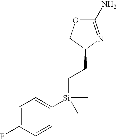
O1C(N)=NC(CC[Si](C2=CC=C(F)C=C2)(C)C)C1
